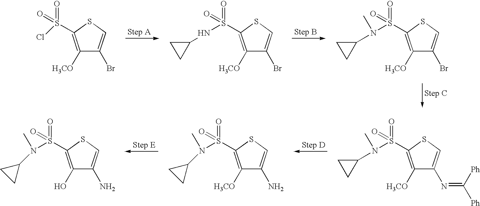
C1([H3CO])=C(S(Cl)(=O)=O)SC=C1Br.C1([H3CO])=C(S(NC2CC2)(=O)=O)SC=C1Br.C1([H3CO])=C(S(N(C2CC2)C)(=O)=O)SC=C1Br.C1([H3CO])=C(S(N(C2CC2)C)(=O)=O)SC=C1N=C([Ph])[Ph].C1([H3CO])=C(S(N(C2CC2)C)(=O)=O)SC=C1N.C1(O)=C(S(N(C2CC2)C)(=O)=O)SC=C1N
